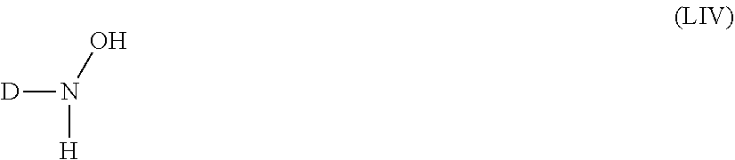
[D]N(O)[H]
